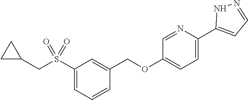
C1=C(C2=CC=NN2)N=CC(OCC2=CC(S(CC3CC3)(=O)=O)=CC=C2)=C1
